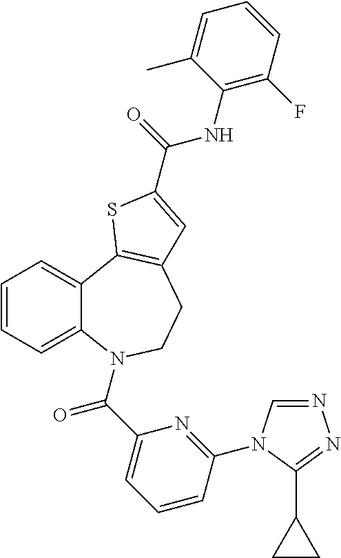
C1=CC=C2C(=C1)C1=C(CCN2C(C2=CC=CC(N3C=NN=C3C3CC3)=N2)=O)C=C(C(NC2=C(F)C=CC=C2C)=O)S1
